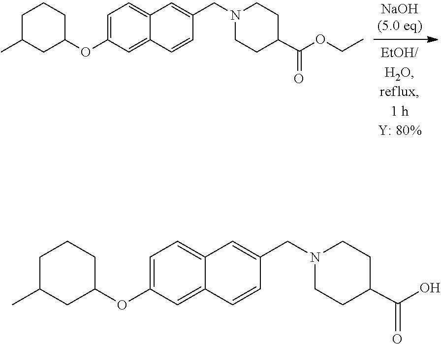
C1=C(OC2CCCC(C)C2)C=C2C(=C1)C=C(CN1CCC(C(=O)OCC)CC1)C=C2.C1=C(OC2CCCC(C)C2)C=C2C(=C1)C=C(CN1CCC(C(=O)O)CC1)C=C2
